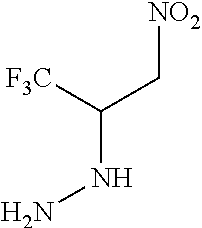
NNC(C[NO2])[F3C]
